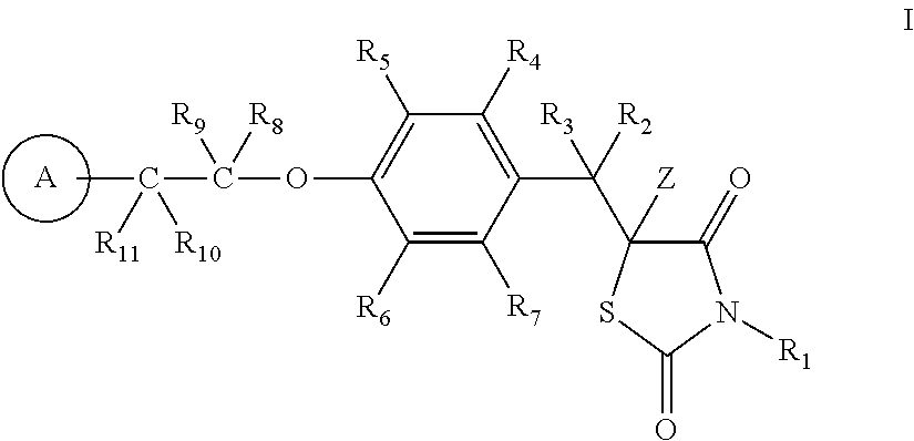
[A].C1([R6])=C([R7])C(C([R3])([R2])C2([Z])C(=O)N([R1])C(=O)S2)=C([R4])C([R5])=C1OC([R8])([R9])C([R10])([R11])C
